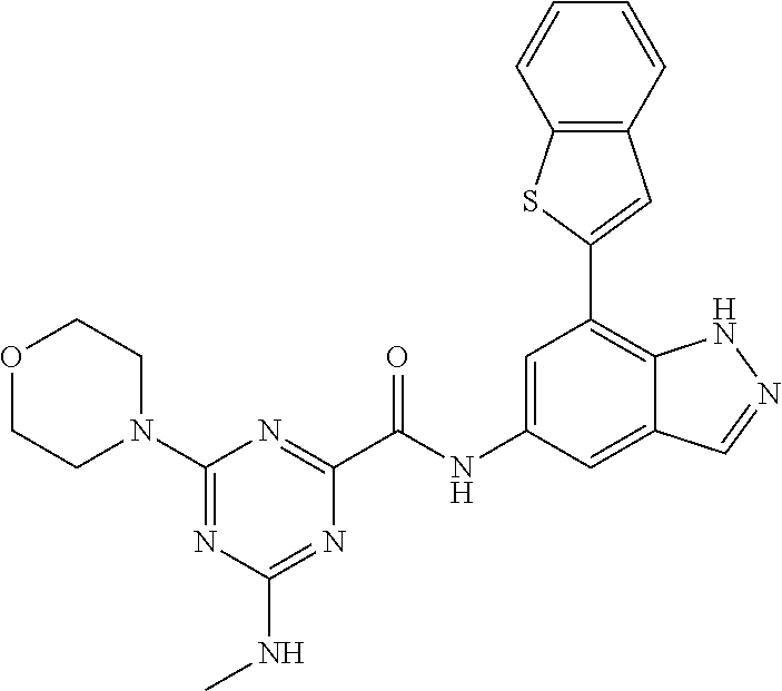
C1=C(NC(=O)C2=NC(N3CCOCC3)=NC(NC)=N2)C=C2C(=C1C1=CC3=C(S1)C=CC=C3)NN=C2
